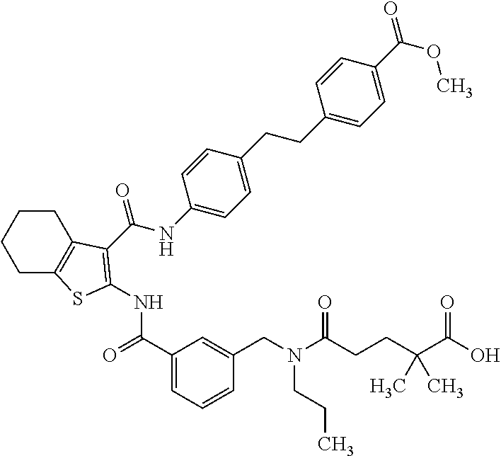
C1C2=C(CCC1)C(C(NC1=CC=C(CCC3=CC=C(C(OC)=O)C=C3)C=C1)=O)=C(NC(C1=CC=CC(CN(C(CCC(C(O)=O)(C)C)=O)CCC)=C1)=O)S2
